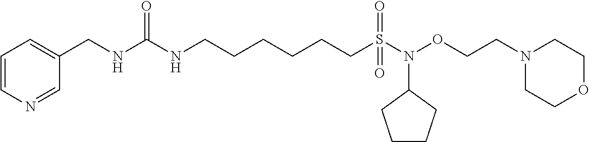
N1=CC(CNC(NCCCCCCS(N(OCCN2CCOCC2)C2CCCC2)(=O)=O)=O)=CC=C1
